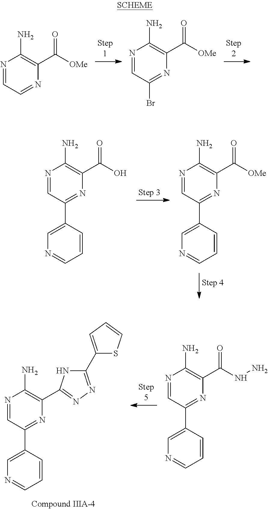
N1=CC=NC(C([OMe])=O)=C1N.N1=CC(Br)=NC(C([OMe])=O)=C1N.N1=CC(C2=CN=CC=C2)=NC(C(O)=O)=C1N.N1=CC(C2=CN=CC=C2)=NC(C([OMe])=O)=C1N.N1=CC(C2=CN=CC=C2)=NC(C2=NN=C(C3=CC=CS3)N2)=C1N.N1=CC(C2=CN=CC=C2)=NC(C(NN)=O)=C1N
